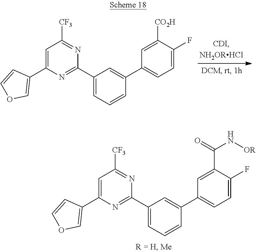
C1=C(C2=COC=C2)N=C(C2=CC=CC(C3=CC=C(F)C([CO2H])=C3)=C2)N=C1[CF3].C1=C(C2=COC=C2)N=C(C2=CC=CC(C3=CC=C(F)C(C(=O)N[OR])=C3)=C2)N=C1[CF3]
